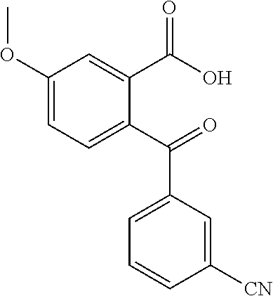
C1=C(C(C2=CC=C(OC)C=C2C(=O)O)=O)C=C([CN])C=C1
